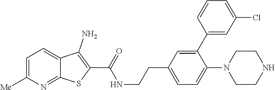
C1=C([Me])N=C2C(=C1)C(N)=C(C(=O)NCCC1=CC=C(N3CCNCC3)C(C3=CC(Cl)=CC=C3)=C1)S2
